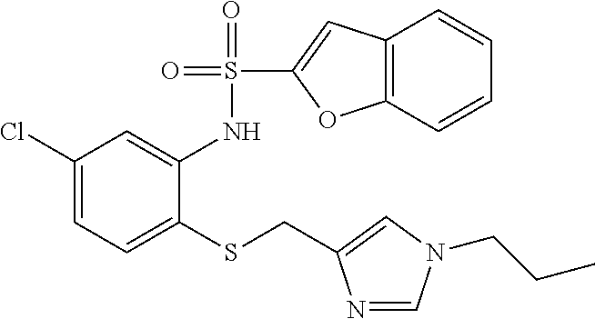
C1(Cl)=CC=C(SCC2=CN(CCC)C=N2)C(NS(=O)(=O)C2=CC3=C(O2)C=CC=C3)=C1
